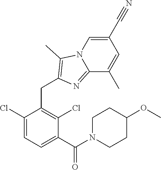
C1(Cl)=CC=C(C(N2CCC(OC)CC2)=O)C(Cl)=C1CC1=C(C)N2C=C(C#N)C=C(C)C2=N1
